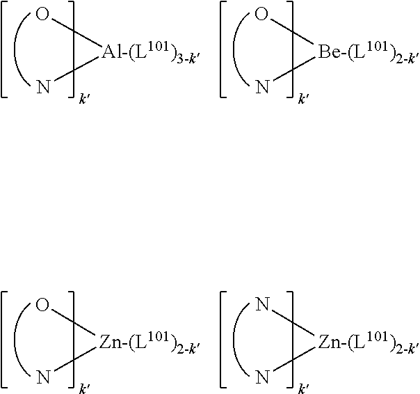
[Al-(L101)3-k](O)N.[Be-(L101)2-k](O)N.[Zn-(L101)2-k](O)N.[Zn-(L101)2-k](N)N
